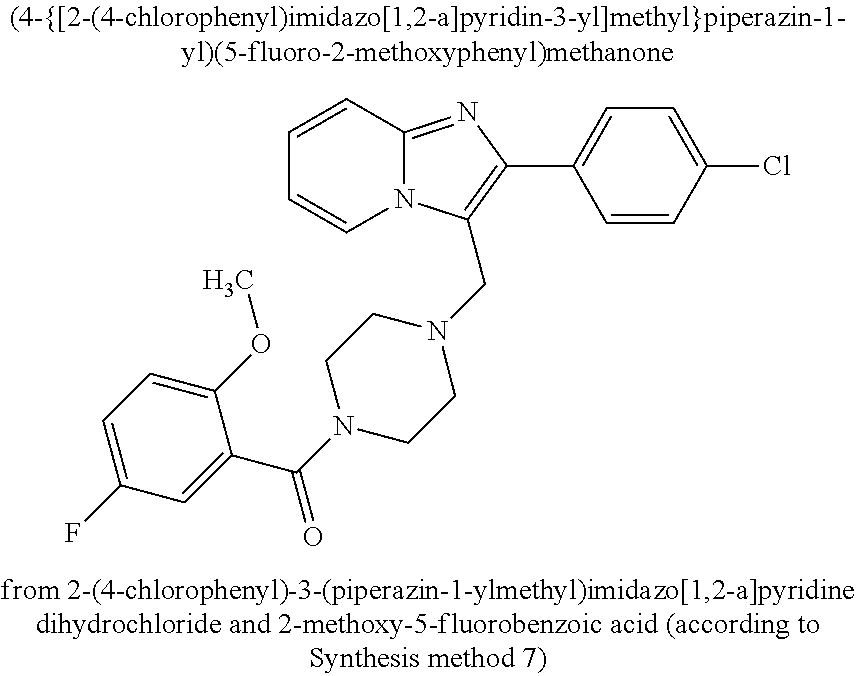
C1=CC2=NC(C3=CC=C(Cl)C=C3)=C(CN3CCN(C(C4=CC(F)=CC=C4OC)=O)CC3)N2C=C1
